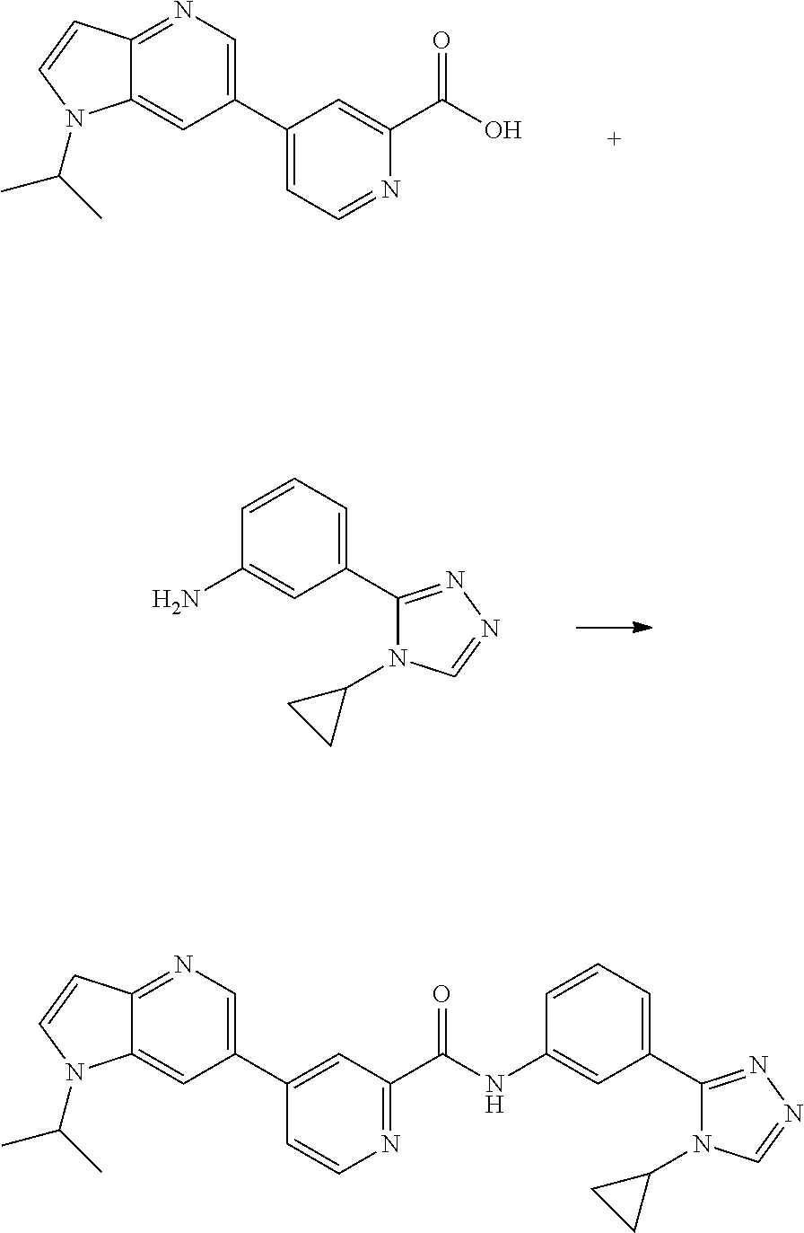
C1(C2=CC=NC(C(O)=O)=C2)=CN=C2C(=C1)N(C(C)C)C=C2.C1(C2=NN=CN2C2CC2)=CC=CC(N)=C1.C1(C2=CC(C(NC3=CC(C4=NN=CN4C4CC4)=CC=C3)=O)=NC=C2)=CN=C2C(=C1)N(C(C)C)C=C2
